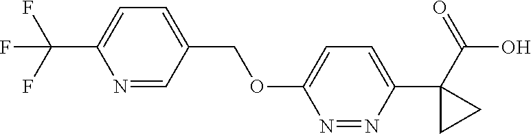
C1=NC(C(F)(F)F)=CC=C1COC1=CC=C(C2(C(O)=O)CC2)N=N1
